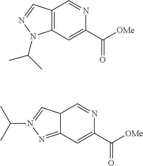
C12=C(C=C(C([OMe])=O)N=C1)N(C(C)C)N=C2.C12C(=NN(C(C)C)=C1)C=C(C([OMe])=O)N=C2
